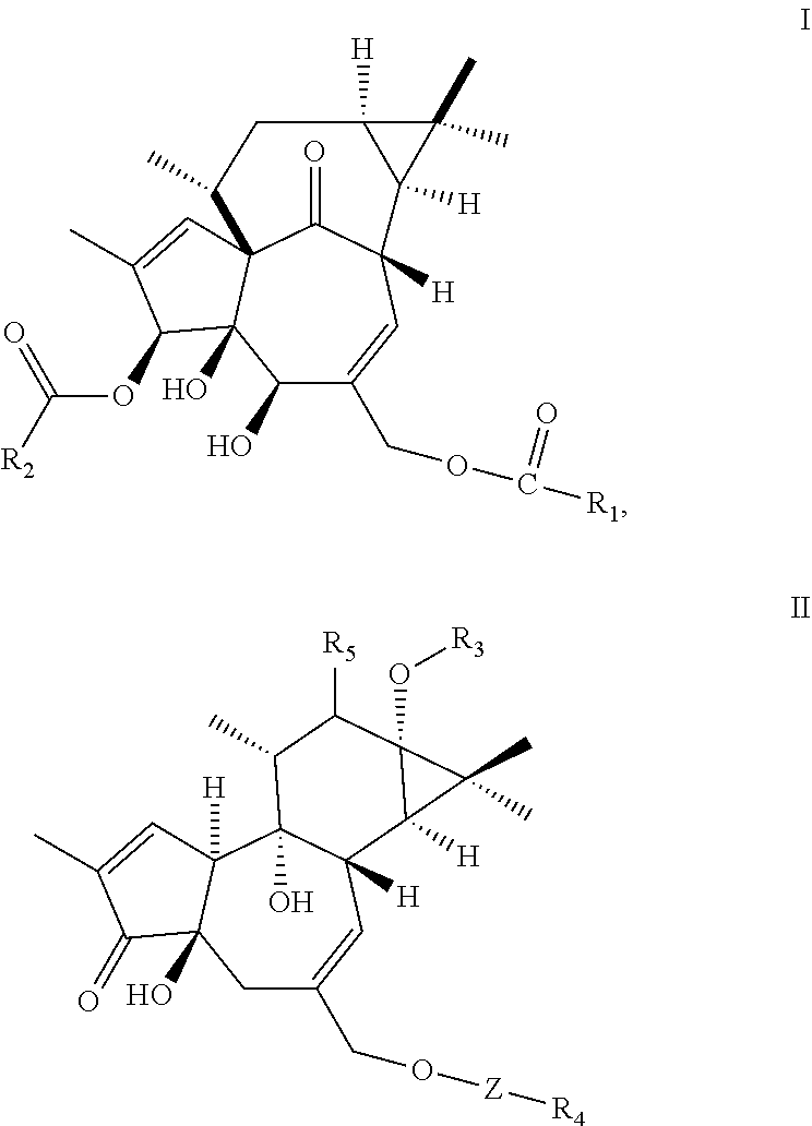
C1(O)C(COC([R1])=O)=CC2([H])C(=O)C3(C1(O)C(OC([R2])=O)C(C)=C3)C(C)CC1([H])C2([H])C1(C)C.C1C(CO[Z][R4])=CC2([H])C(O)(C3([H])C1(O)C(=O)C(C)=C3)C(C)C([R5])C1(O[R3])C2([H])C1(C)C
